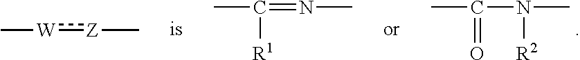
CC(N(C)[R2])=O.C[W]:[Z]C.CC(=NC)[R1]
